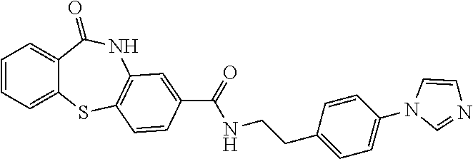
C1=CC=C2C(=C1)C(=O)NC1=C(S2)C=CC(C(=O)NCCC2=CC=C(N3C=NC=C3)C=C2)=C1
